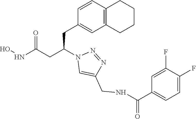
N1=NN(C(CC2=CC3=C(C=C2)CCCC3)CC(NO)=O)C=C1CNC(C1=CC=C(F)C(F)=C1)=O
